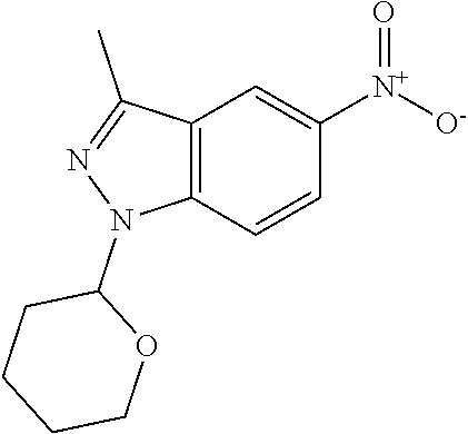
N1(C2CCCCO2)N=C(C)C2=C1C=CC([N+]([O-])=O)=C2
